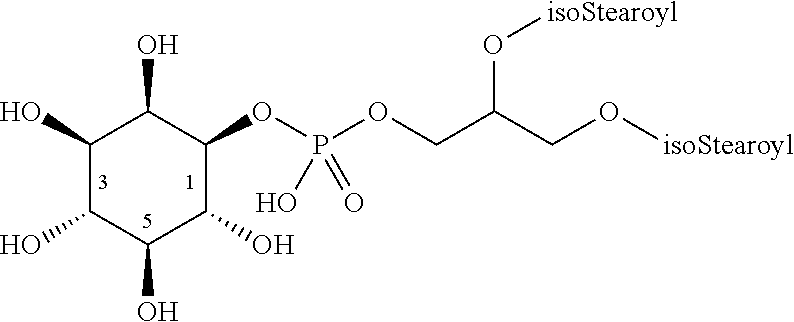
C1(O)C(O)C(O)C(O)C(OP(OCC(CO[isoStearoyl])O[isoStearoyl])(O)=O)C1O
